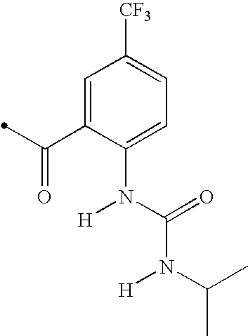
C1=C(N(C(=O)N(C(C)C)[H])[H])C(C(=O)C)=CC([CF3])=C1
